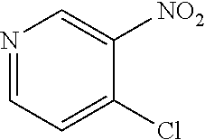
N1=CC=C(Cl)C([NO2])=C1
